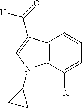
C12=C(C(Cl)=CC=C1)N(C1CC1)C=C2C(=O)[H]
